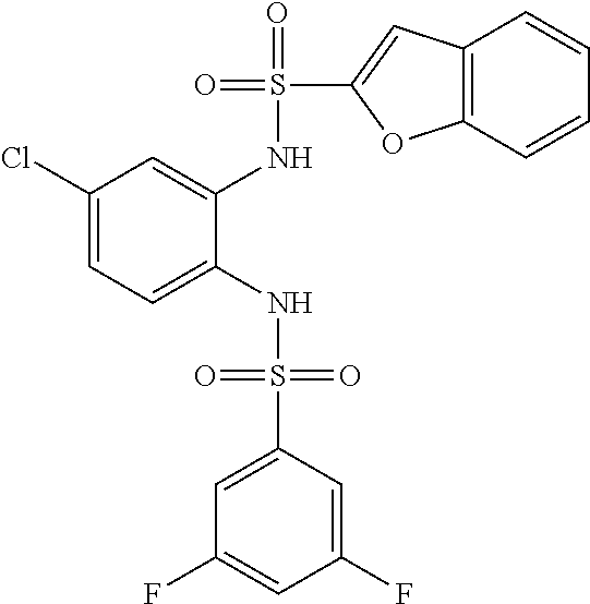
C1(Cl)=CC=C(NS(=O)(=O)C2=CC(F)=CC(F)=C2)C(NS(=O)(C2=CC3=C(O2)C=CC=C3)=O)=C1
